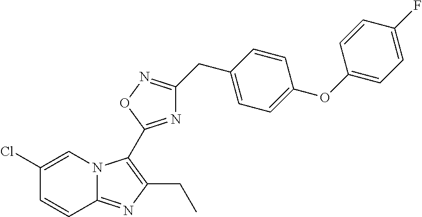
C1(Cl)=CN2C(=NC(CC)=C2C2=NC(CC3=CC=C(OC4=CC=C(F)C=C4)C=C3)=NO2)C=C1
